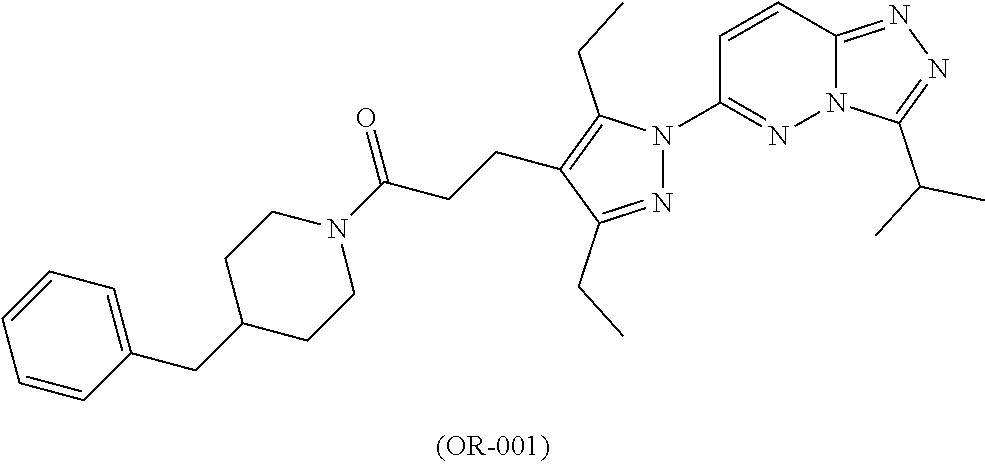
C12=NN=C(C(C)C)N1N=C(N1N=C(CC)C(CCC(N3CCC(CC4=CC=CC=C4)CC3)=O)=C1CC)C=C2
